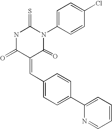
N1C(=O)C(=CC2=CC=C(C3=CC=CC=N3)C=C2)C(=O)N(C2=CC=C(Cl)C=C2)C1=S
